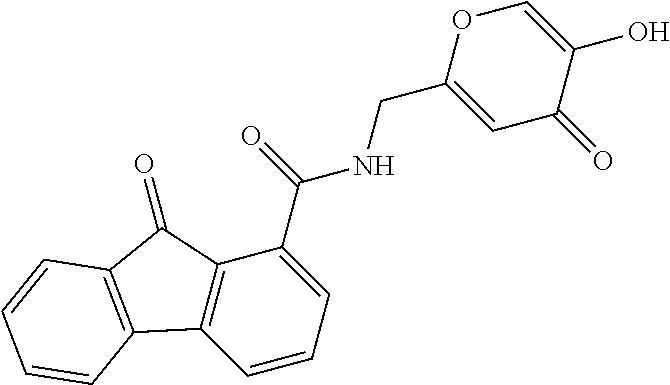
C1=CC=C(C(=O)NCC2=CC(=O)C(O)=CO2)C2=C1C1=C(C2=O)C=CC=C1
